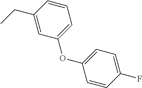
C1=CC(F)=CC=C1OC1=CC=CC(CC)=C1
